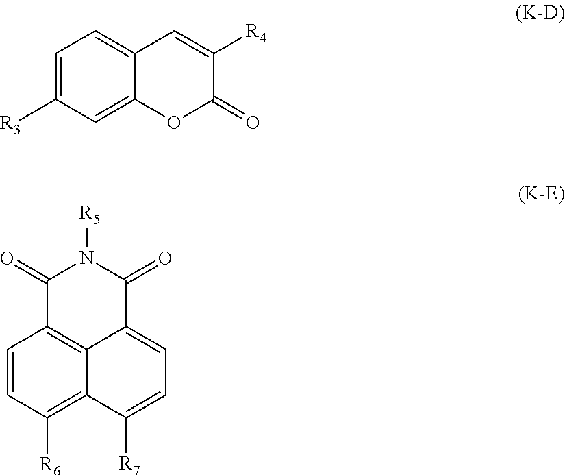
C1=C([R3])C=C2C(=C1)C=C([R4])C(=O)O2.C1=CC([R6])=C2C3=C1C(=O)N([R5])C(=O)C3=CC=C2[R7]
